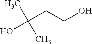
C(CCO)(C)(C)O
